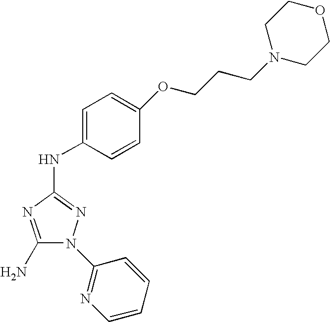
C1(N)=NC(NC2=CC=C(OCCCN3CCOCC3)C=C2)=NN1C1=NC=CC=C1
